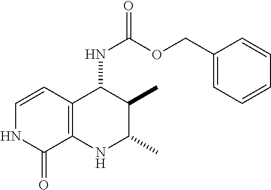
C12=C(C(NC(=O)OCC3=CC=CC=C3)C(C)C(C)N1)C=CNC2=O
